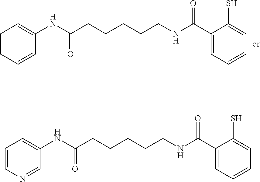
C1=CC=CC(NC(CCCCCNC(C2=CC=CC=C2S)=O)=O)=C1.C1=CN=CC(NC(CCCCCNC(C2=CC=CC=C2S)=O)=O)=C1
